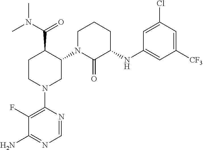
C1N(C2C(C(N(C)C)=O)CCN(C3=C(F)C(N)=NC=N3)C2)C(=O)C(NC2=CC([CF3])=CC(Cl)=C2)CC1
